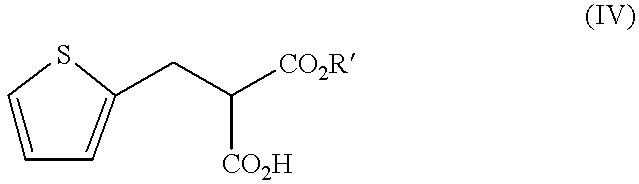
C1=CC=C(CC([CO2R])[CO2H])S1
